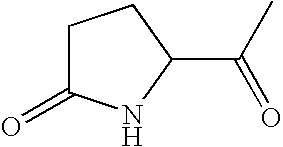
C1C(=O)NC(C(C)=O)C1
